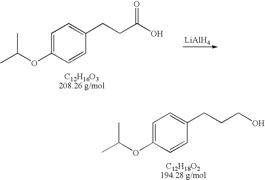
C1=C(OC(C)C)C=CC(CCCO)=C1.[LiAlH4].C1=C(OC(C)C)C=CC(CCC(O)=O)=C1
